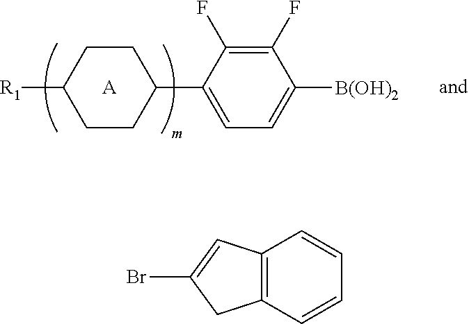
[R1]C1CCC(C2=CC=C([B(OH)2])C(F)=C2F)CC1.[A].C12=C(C=CC=C1)CC(Br)=C2
